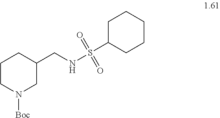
C1CN([Boc])CC(CNS(C2CCCCC2)(=O)=O)C1
